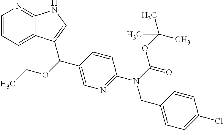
C1=CC=C2C(=N1)NC=C2C(OCC)C1=CN=C(N(C(=O)OC(C)(C)C)CC2=CC=C(Cl)C=C2)C=C1
